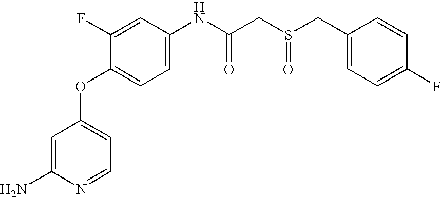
C1=C(N)N=CC=C1OC1=CC=C(NC(=O)CS(=O)CC2=CC=C(F)C=C2)C=C1F
